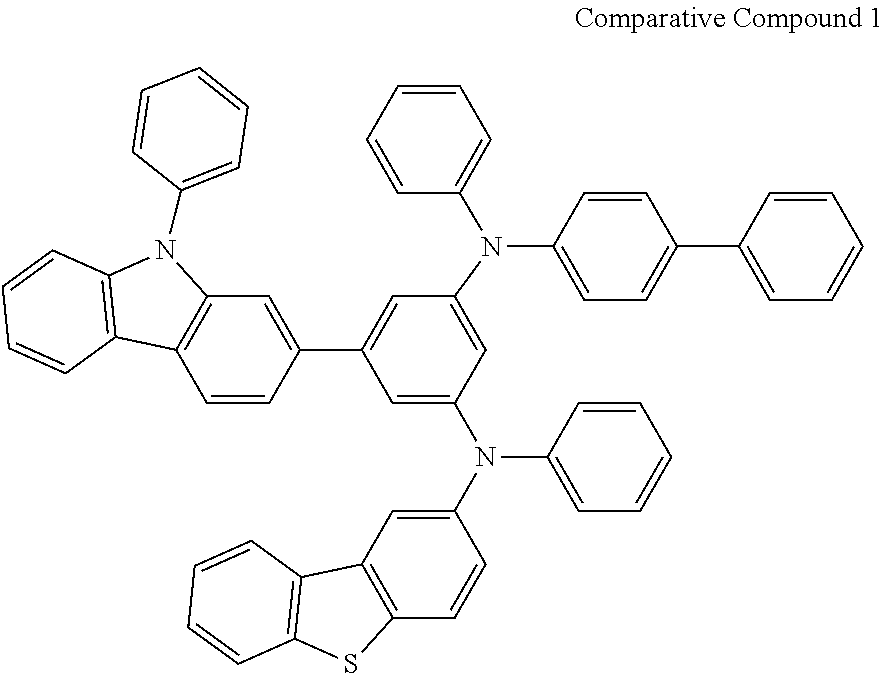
N(C1=CC=CC=C1)(C1=CC(C2=CC3=C(C4=C(N3C3=CC=CC=C3)C=CC=C4)C=C2)=CC(N(C2=CC=CC=C2)C2=CC=C(C3=CC=CC=C3)C=C2)=C1)C1=CC2=C(C=C1)SC1=C2C=CC=C1
